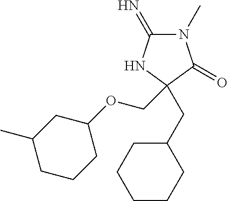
C1(=N)N(C)C(=O)C(CC2CCCCC2)(COC2CC(C)CCC2)N1
